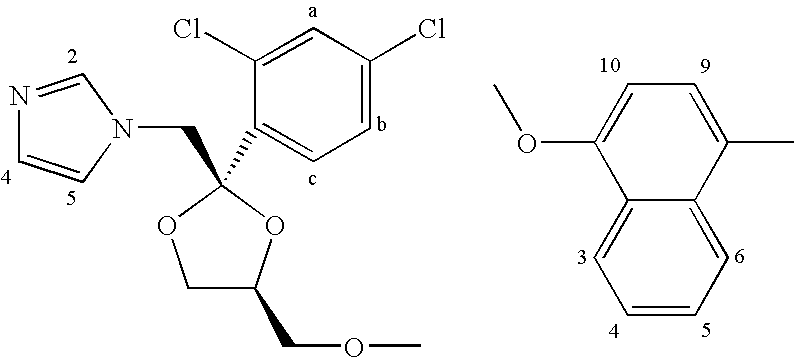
N1=CN(CC2(C3=CC=C(Cl)C=C3Cl)OC(COC)CO2)C=C1.C1=C2C(=CC=C1)C(OC)=CC=C2C
